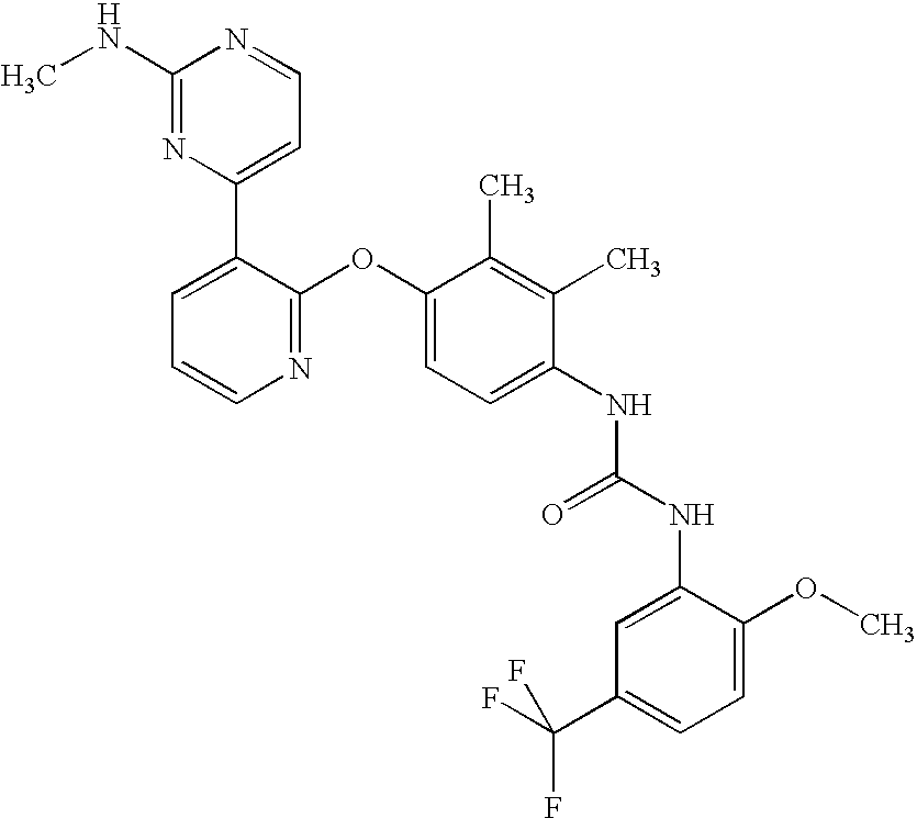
C1(NC)=NC(C2=CC=CN=C2OC2=CC=C(NC(NC3=CC(C(F)(F)F)=CC=C3OC)=O)C(C)=C2C)=CC=N1
